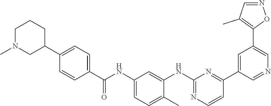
C1N(C)CC(C2=CC=C(C(NC3=CC=C(C)C(NC4=NC=CC(C5=CC(C6=C(C)C=NO6)=CN=C5)=N4)=C3)=O)C=C2)CC1
